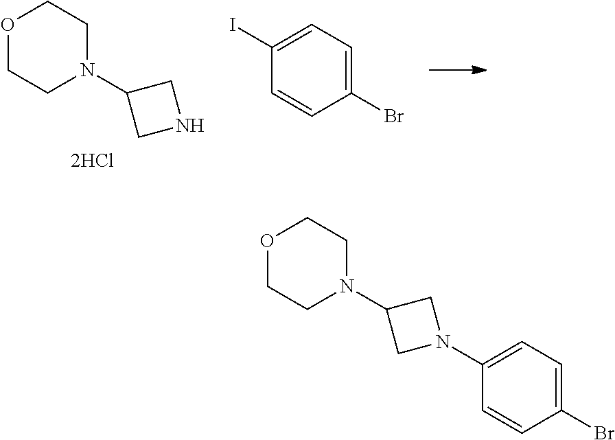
O1CCN(C2CNC2)CC1.C1(I)=CC=C(Br)C=C1.O1CCN(C2CN(C3=CC=C(Br)C=C3)C2)CC1
